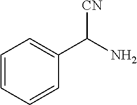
C1=CC=CC(C(N)[CN])=C1
